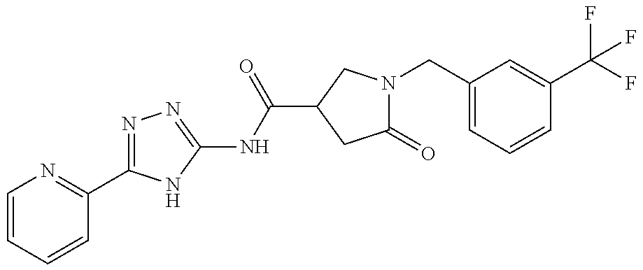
C1=CC=CC(C2=NN=C(NC(=O)C3CN(CC4=CC=CC(C(F)(F)F)=C4)C(=O)C3)N2)=N1
